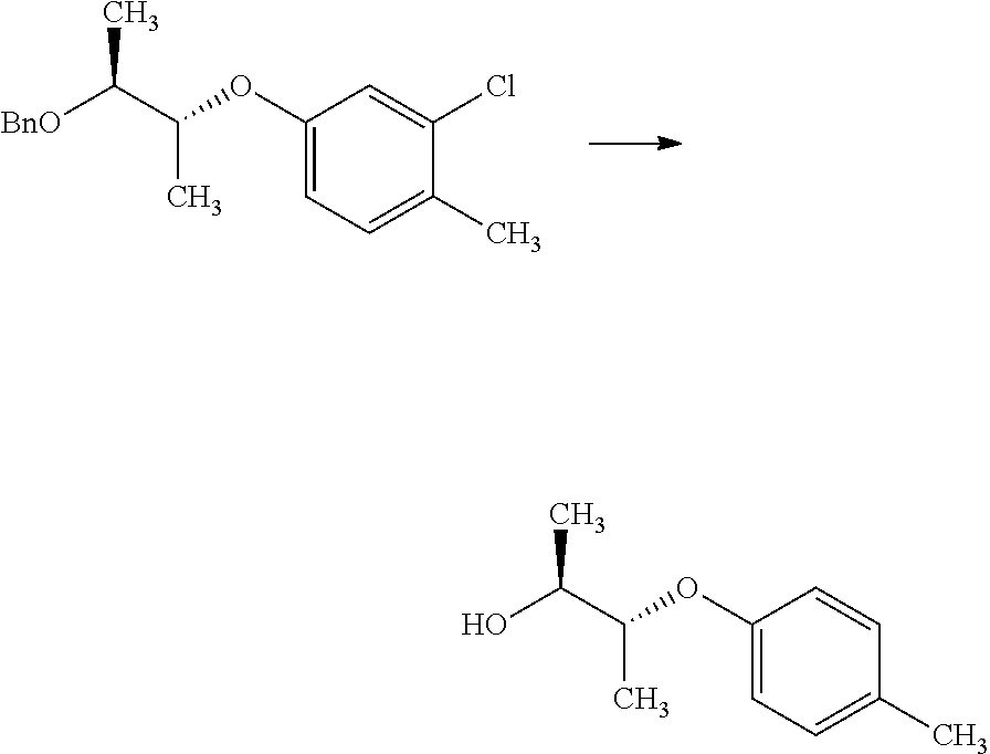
C1(OC(C([BnO])C)C)=CC=C(C)C(Cl)=C1.C1(OC(C(O)C)C)=CC=C(C)C=C1
